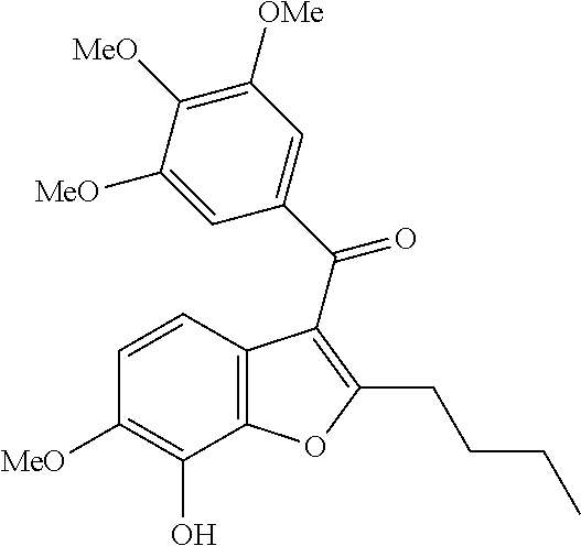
C12=C(C=CC([MeO])=C1O)C(C(C1=CC([OMe])=C([MeO])C([MeO])=C1)=O)=C(CCCC)O2
